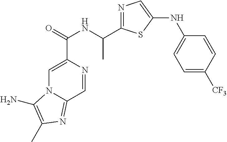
C1=C(C(=O)NC(C2=NC=C(NC3=CC=C([CF3])C=C3)S2)C)N=CC2=NC(C)=C(N)N12
